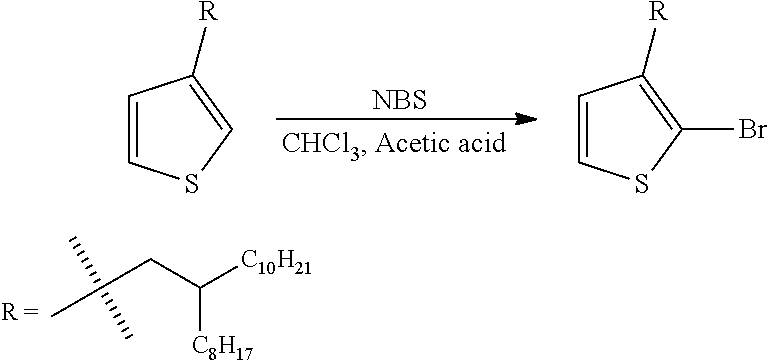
C1=CSC=C1[R].C1=CSC(Br)=C1[R].[NBS].C(CC([C10H21])[C8H17])(C)(C)C
